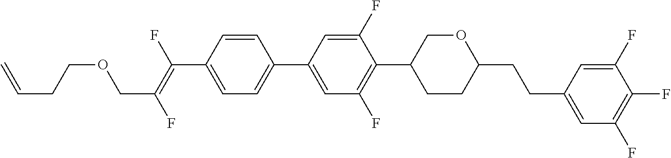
C1=CC(C(=C(F)COCCC=C)F)=CC=C1C1=CC(F)=C(C2CCC(CCC3=CC(F)=C(F)C(F)=C3)OC2)C(F)=C1
